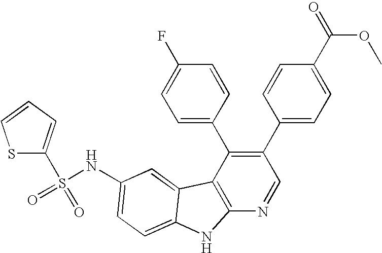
C1(C2=CC=C(C(=O)OC)C=C2)=C(C2=CC=C(F)C=C2)C2=C(N=C1)NC1=CC=C(NS(=O)(=O)C3=CC=CS3)C=C21
